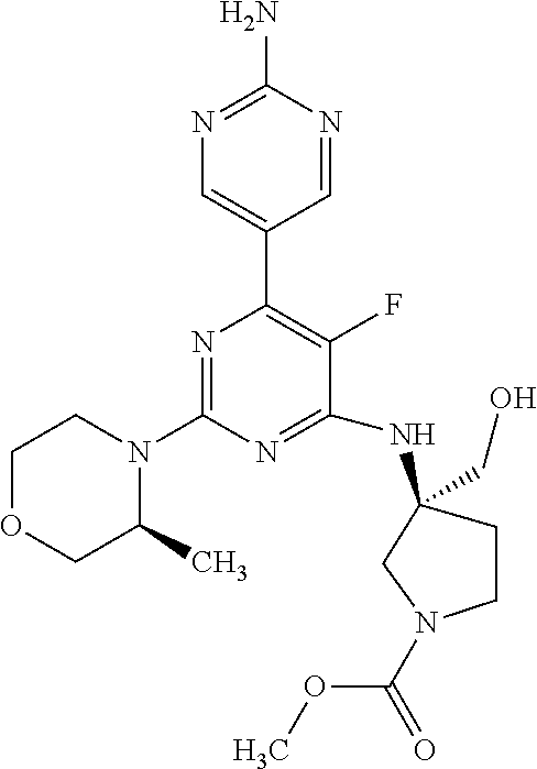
N1=C(N)N=CC(C2=C(F)C(NC3(CO)CCN(C(=O)OC)C3)=NC(N3CCOCC3C)=N2)=C1
